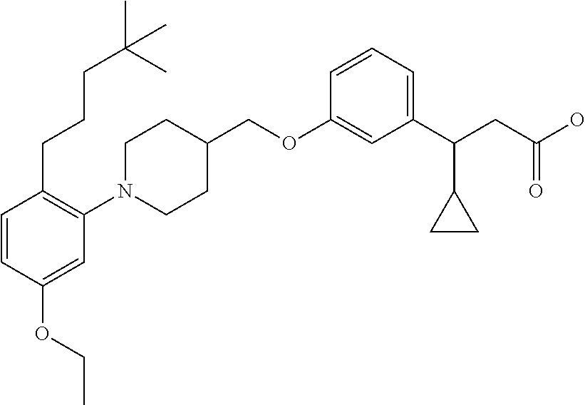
C1(OCC2CCN(C3=C(CCCC(C)(C)C)C=CC(OCC)=C3)CC2)=CC(C(CC(O)=O)C2CC2)=CC=C1
